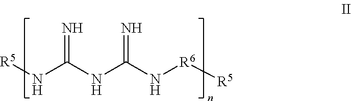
[R5]NC(NC(N[R6][R5])=N)=N
